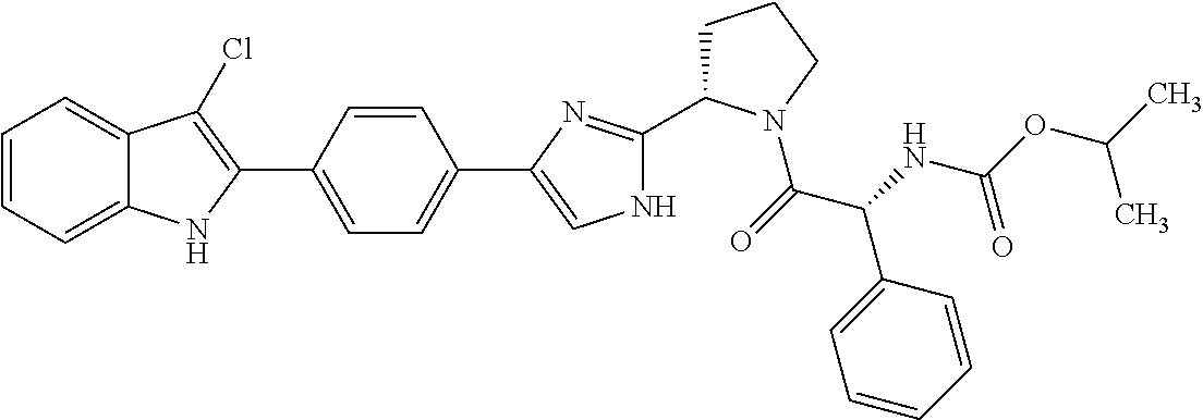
C1=CC=C2C(=C1)C(Cl)=C(C1=CC=C(C3=CNC(C4CCCN4C(=O)C(NC(=O)OC(C)C)C4=CC=CC=C4)=N3)C=C1)N2
